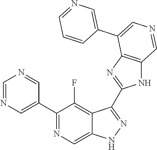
C1(C2=CN=CN=C2)=NC=C2C(=C1F)C(C1=NC3=C(N1)C=NC=C3C1=CN=CC=C1)=NN2
